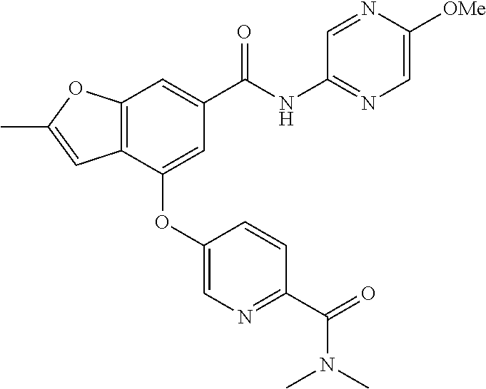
C1(OC2=CC(C(NC3=NC=C([OMe])N=C3)=O)=CC3=C2C=C(C)O3)=CN=C(C(=O)N(C)C)C=C1
